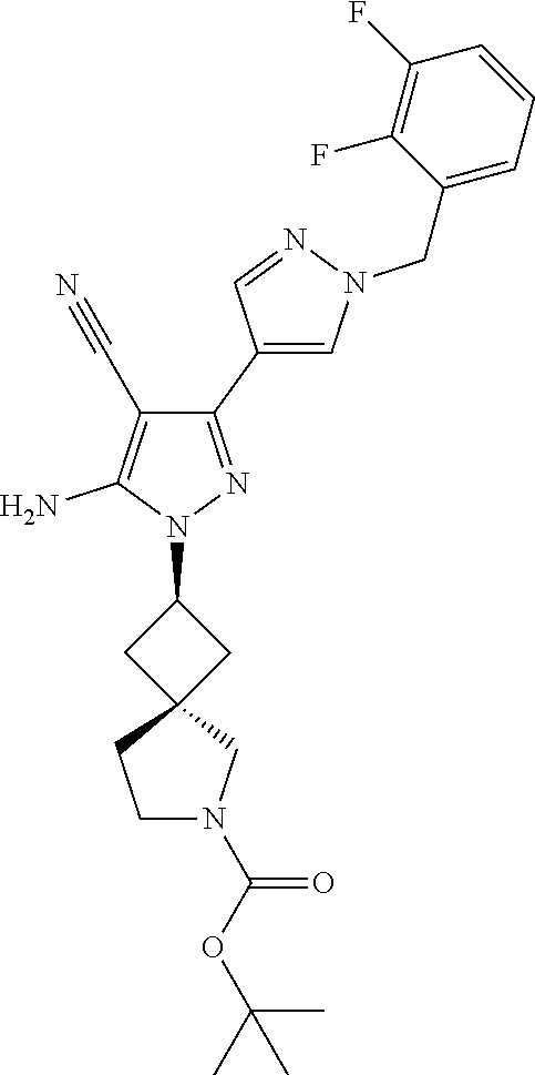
C1(C2=CN(CC3=CC=CC(F)=C3F)N=C2)=NN(C2CC3(C2)CCN(C(OC(C)(C)C)=O)C3)C(N)=C1C#N
